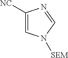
C1=C([NC])N=CN1[SEM]
